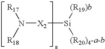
[R17]N([R18])[X2][Si]([(R20)4-a-b])[(R19)b]
